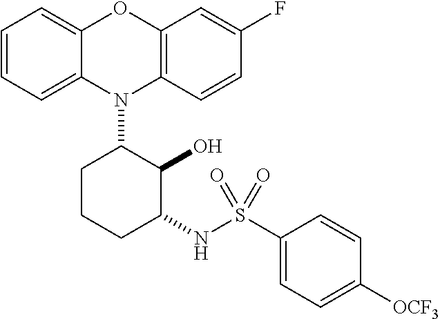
N1(C2CCCC(NS(C3=CC=C([OCF3])C=C3)(=O)=O)C2O)C2=C(C=C(F)C=C2)OC2=CC=CC=C12
